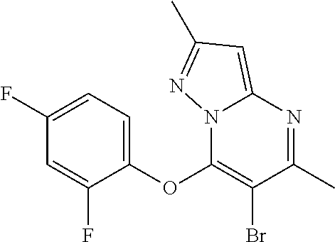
C1=C(F)C=C(F)C(OC2=C(Br)C(C)=NC3=CC(C)=NN23)=C1
